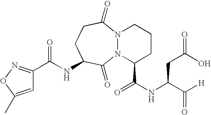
N(C1CCC(=O)N2N(C1=O)C(C(NC(C([H])=O)CC(O)=O)=O)CCC2)C(=O)C1=NOC(C)=C1
